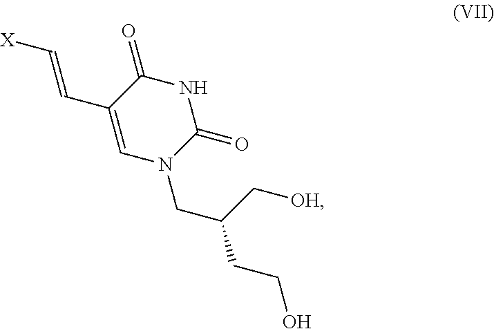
C1(C=C[X])=CN(CC(C[OH])CCO)C(=O)NC1=O
